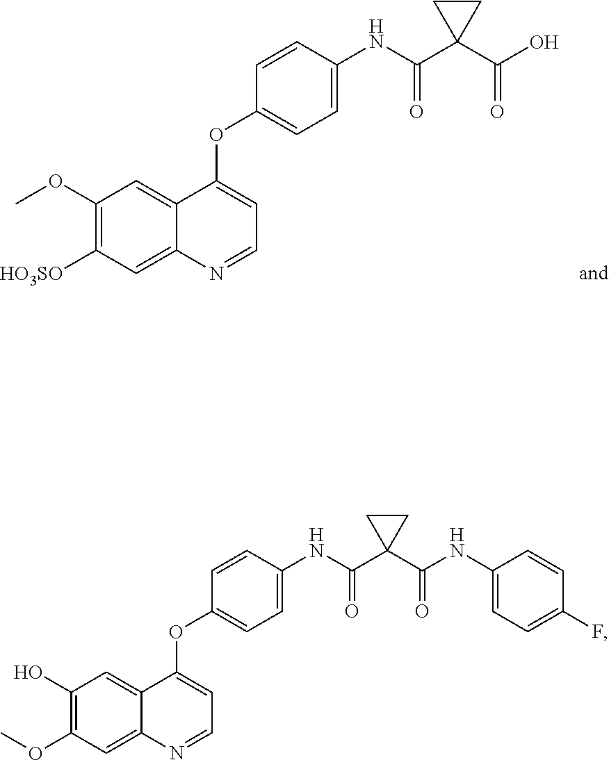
C1(OC)=C([HO3SO])C=C2C(=C1)C(OC1=CC=C(NC(C3(C(O)=O)CC3)=O)C=C1)=CC=N2.C1(O)=C(OC)C=C2C(=C1)C(OC1=CC=C(NC(C3(C(NC4=CC=C(F)C=C4)=O)CC3)=O)C=C1)=CC=N2
